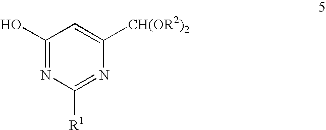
C1(O)=NC([R1])=NC([CH(OR2)2])=C1
